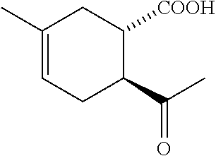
C1(C)=CCC(C(=O)C)C([COOH])C1
